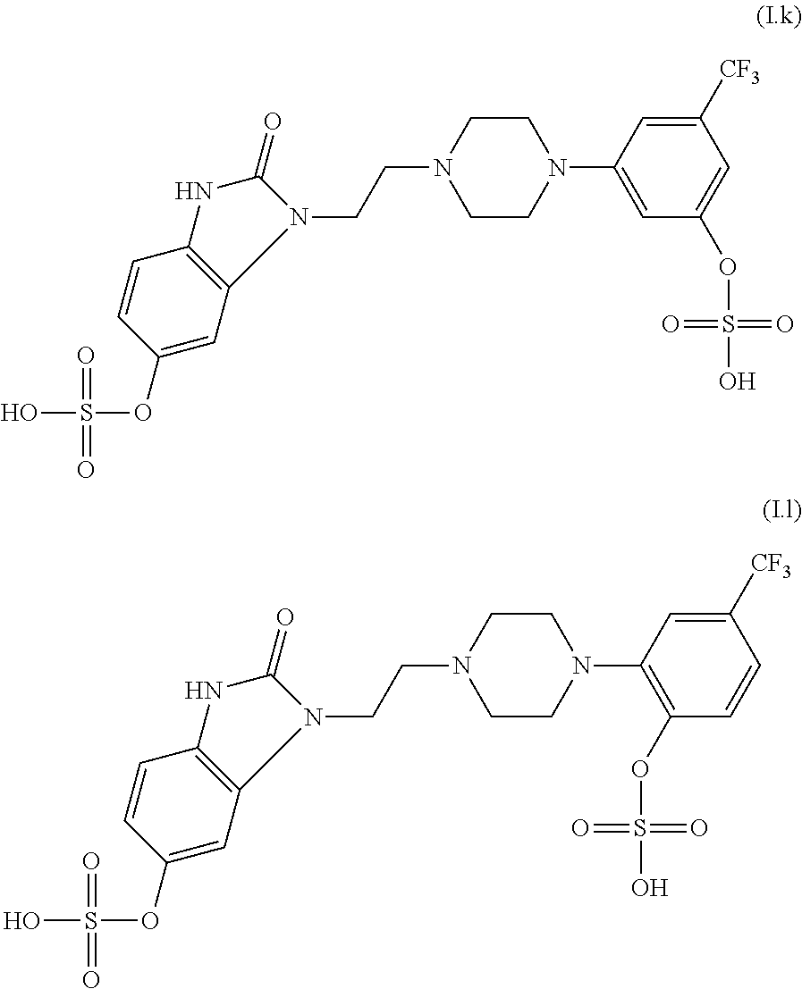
C1([CF3])=CC(N2CCN(CCN3C4=C(NC3=O)C=CC(OS(O)(=O)=O)=C4)CC2)=CC(OS(O)(=O)=O)=C1.C1([CF3])=CC(N2CCN(CCN3C4=C(NC3=O)C=CC(OS(O)(=O)=O)=C4)CC2)=C(OS(O)(=O)=O)C=C1
